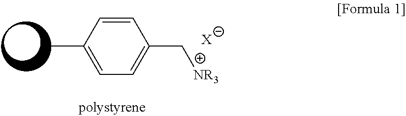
CC1=CC=C(C[NR3])C=C1.[X]
